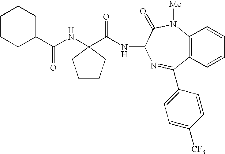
C1(C(NC2(C(NC3C(=O)N([Me])C4=C(C=CC=C4)C(C4=CC=C([CF3])C=C4)=N3)=O)CCCC2)=O)CCCCC1
